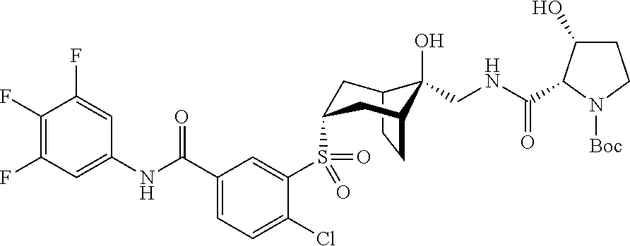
C12CCC(CC(S(C3=CC(C(NC4=CC(F)=C(F)C(F)=C4)=O)=CC=C3Cl)(=O)=O)C1)C2(O)CNC(=O)C1C(O)CCN1[Boc]
